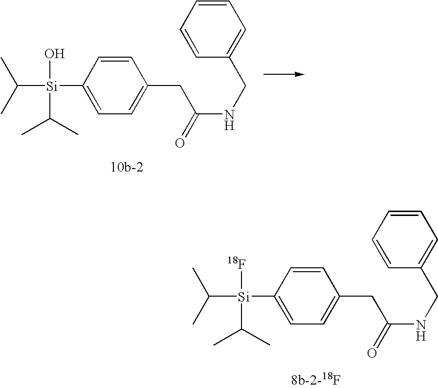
C([Si](C1=CC=C(CC(=O)NCC2=CC=CC=C2)C=C1)(O)C(C)C)(C)C.C([Si](C1=CC=C(CC(=O)NCC2=CC=CC=C2)C=C1)([18F])C(C)C)(C)C
